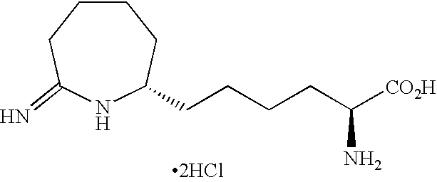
C1CCC(=N)NC(CCCCC([CO2H])N)C1.[2HCl]
